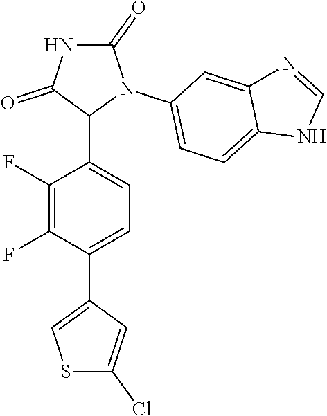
C1(F)=C(F)C(C2=CSC(Cl)=C2)=CC=C1C1N(C2=CC=C3C(=C2)N=CN3)C(=O)NC1=O
